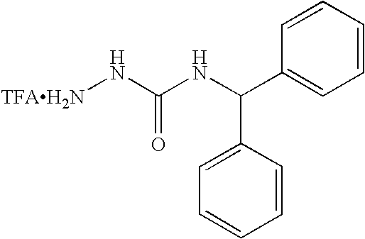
[TFAH2N]NC(NC(C1=CC=CC=C1)C1=CC=CC=C1)=O
